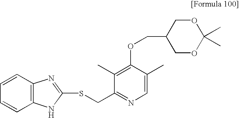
C1(C)=C(OCC2COC(C)(C)OC2)C(C)=CN=C1CSC1=NC2=C(C=CC=C2)N1
